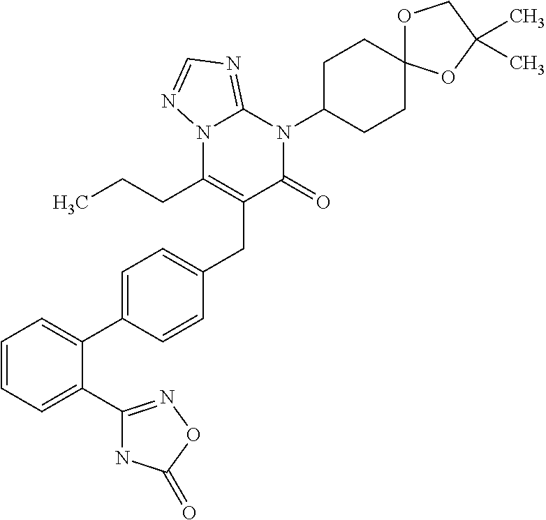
C1=C(C2=CC=CC=C2C2=NOC(=O)N2)C=CC(CC2=C(CCC)N3C(=NC=N3)N(C3CCC4(CC3)OCC(C)(C)O4)C2=O)=C1
